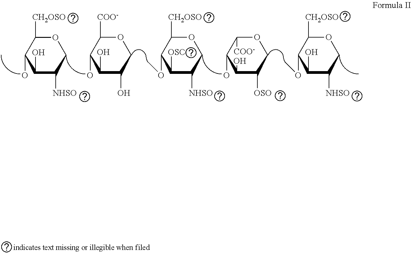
O1C([CH2OSO])C(O)C(O)C([NHSO])C1.OC1C(O)C(O)COC1[COO-].O(C1C([OSO])C([NHSO])COC1[CH2OSO])C.OC1C(O)C([OSO])COC1[COO-].O(C1C(O)C([NHSO])COC1[CH2OSO])C
